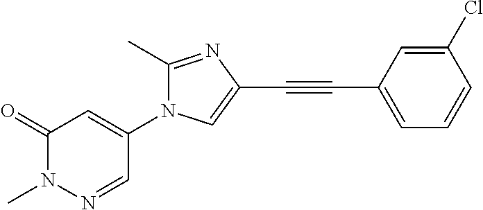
C1(=O)N(C)N=CC(N2C(C)=NC(C#CC3=CC=CC(Cl)=C3)=C2)=C1
